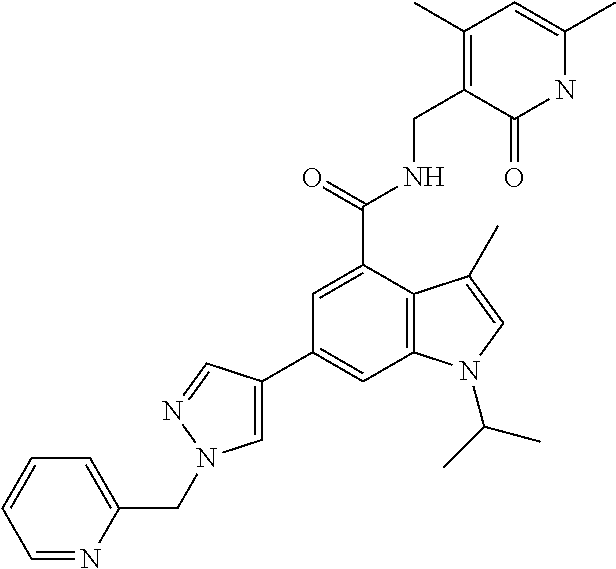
C1=C(C2=CC3=C(C(C(NCC4=C(C)C=C(C)NC4=O)=O)=C2)C(C)=CN3C(C)C)C=NN1CC1=CC=CC=N1
